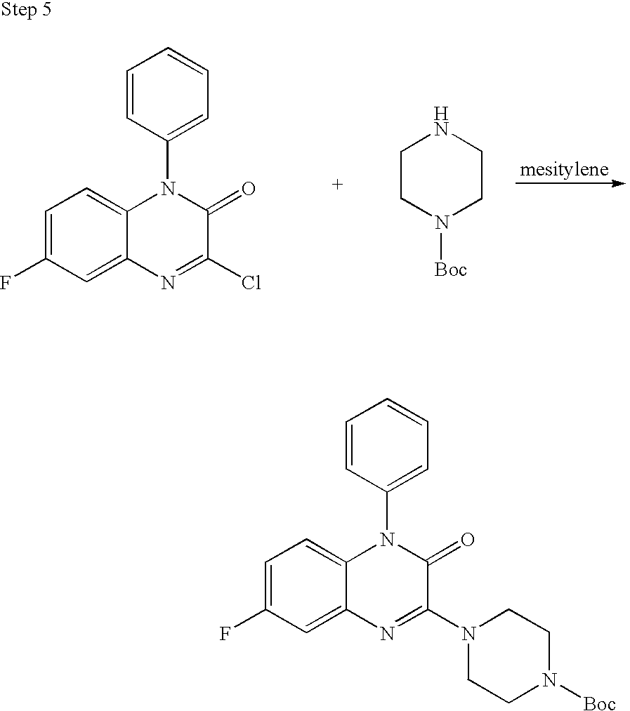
[mesitylene].C1=C(F)C=C2C(=C1)N(C1=CC=CC=C1)C(=O)C(Cl)=N2.C1CN([Boc])CCN1.C1=C(F)C=C2C(=C1)N(C1=CC=CC=C1)C(=O)C(N1CCN([Boc])CC1)=N2
